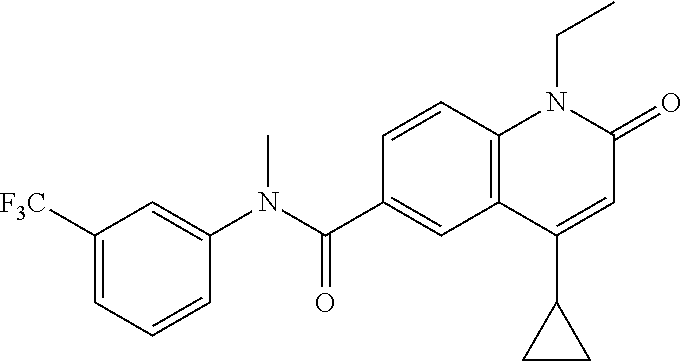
C1(N(C(C2=CC3=C(C=C2)N(CC)C(=O)C=C3C2CC2)=O)C)=CC([F3C])=CC=C1
